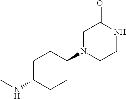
C1C(NC)CCC(N2CCNC(=O)C2)C1
